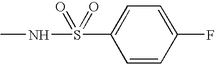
S(C1=CC=C(F)C=C1)(NC)(=O)=O
